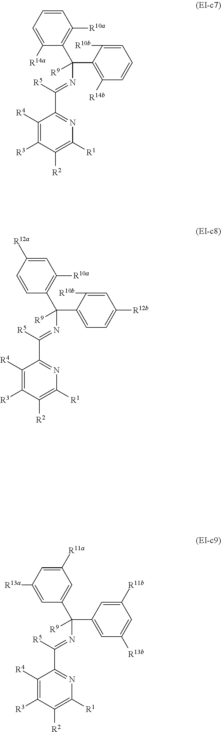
C1=CC=C([R14a])C(C(C2=C([R14b])C=CC=C2[R10b])([R9])N=C(C2=NC([R1])=C([R2])C([R3])=C2[R4])[R5])=C1[R10a].C1=C([R12a])C=CC(C(C2=CC=C([R12b])C=C2[R10b])([R9])N=C(C2=NC([R1])=C([R2])C([R3])=C2[R4])[R5])=C1[R10a].C1([R11a])=CC([R13a])=CC(C(C2=CC([R13b])=CC([R11b])=C2)([R9])N=C(C2=NC([R1])=C([R2])C([R3])=C2[R4])[R5])=C1
